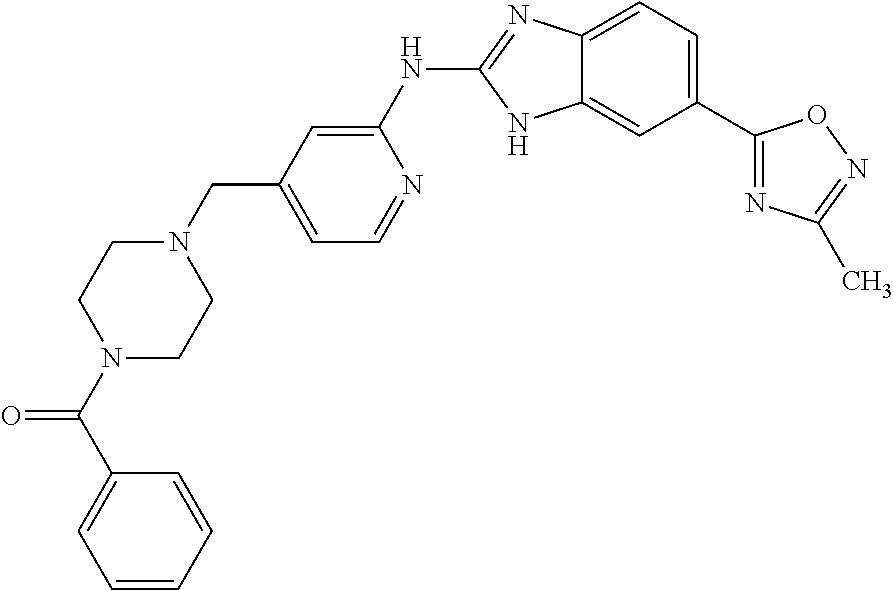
C12=CC=C(C3=NC(C)=NO3)C=C1NC(NC1=CC(CN3CCN(C(=O)C4=CC=CC=C4)CC3)=CC=N1)=N2
